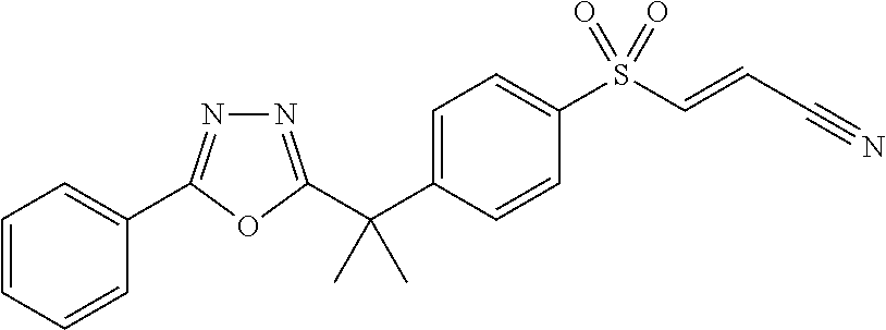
C1=C(C(C2=NN=C(C3=CC=CC=C3)O2)(C)C)C=CC(S(C=CC#N)(=O)=O)=C1
